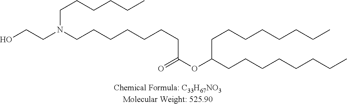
N(CCCCCCCC(OC(CCCCCCCC)CCCCCCCC)=O)(CCO)CCCCCC
